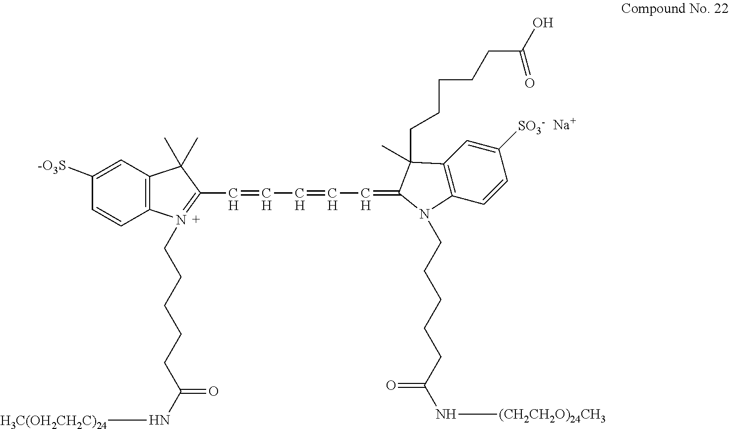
C1=CC2=C(C=C1[-O3S])C(C)(C)C(C=CC=CC=C1C(C)(CCCCCC(=O)O)C3=C(C=CC([SO3-])=C3)N1CCCCCC(N[(CH2CH2O)24CH3])=O)=N2CCCCCC(N[H3C(OH2CH2C)24])=O.[Na]
